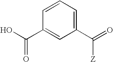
C1=CC=C(C([Z])=O)C=C1C(=O)O
